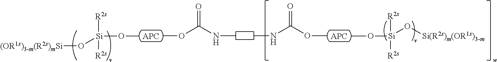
C(NC)(=O)OC.CNC(OC)=O.CO[Si](O[(OR1s)3-m(R2s)mSi])([R2s])[R2s].CO[Si]([R2s])([R2s])O[Si(R2s)m(OR1s)3-m]
